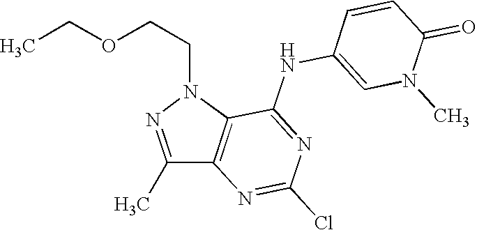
C1(C)=NN(CCOCC)C2=C1N=C(Cl)N=C2NC1=CN(C)C(=O)C=C1
